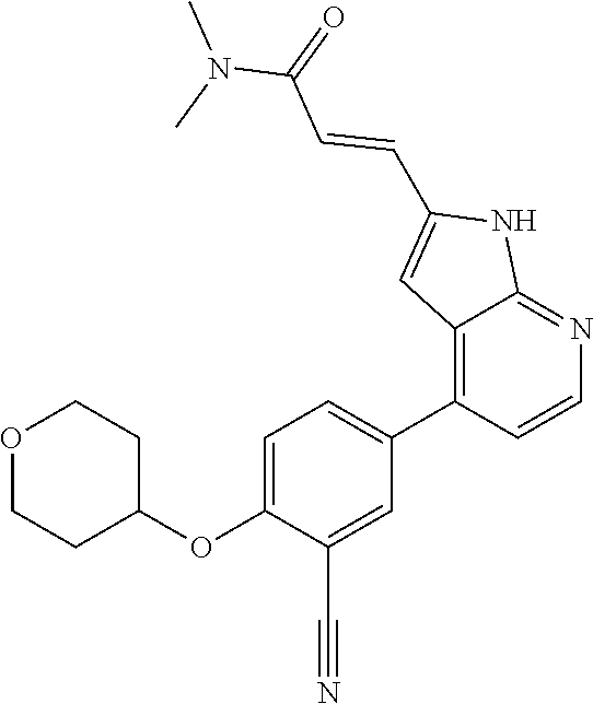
O(C1=CC=C(C2=C3C(=NC=C2)NC(C=CC(N(C)C)=O)=C3)C=C1C#N)C1CCOCC1
